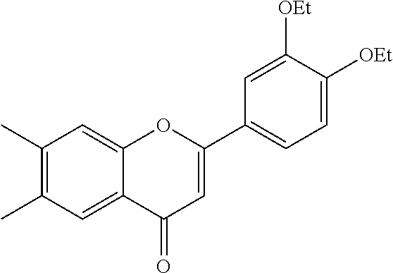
C1(C)=C(C)C=C2C(=C1)OC(C1=CC=C([OEt])C([OEt])=C1)=CC2=O
